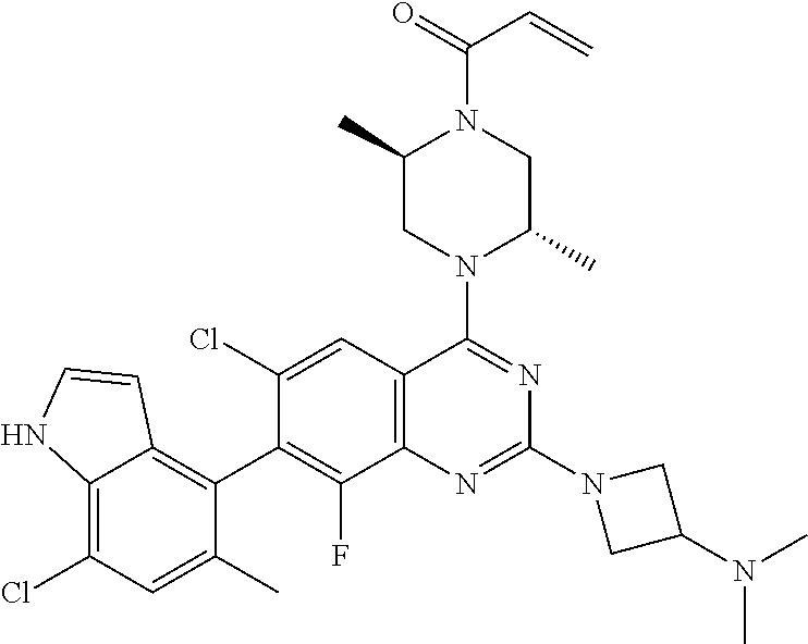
C12=C(C=C(Cl)C(C3=C4C(=C(Cl)C=C3C)NC=C4)=C1F)C(N1C(C)CN(C(=O)C=C)C(C)C1)=NC(N1CC(N(C)C)C1)=N2
